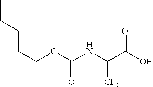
C=CCCCOC(NC(C(O)=O)[CF3])=O
